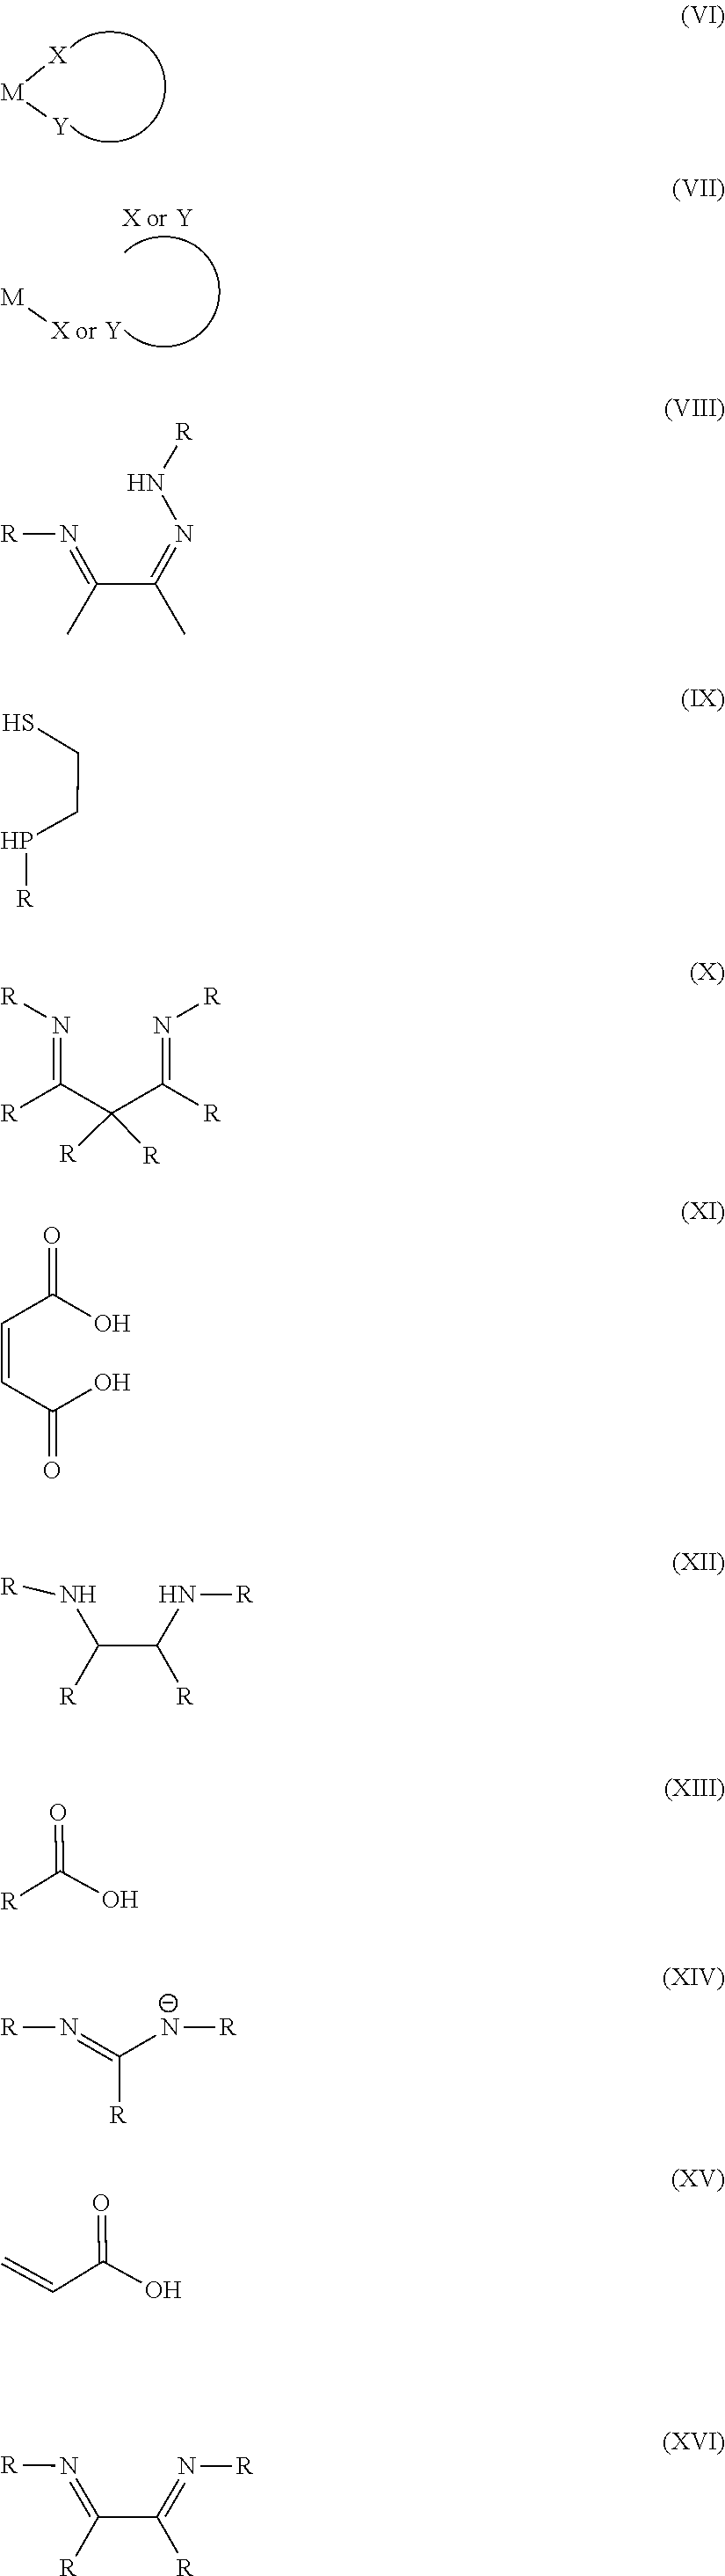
[M]([X])[Y].[M][X or Y].N(=C(C(=NN[R])C)C)[R].C(CP[R])S.N(=C(C(C(=N[R])[R])([R])[R])[R])[R].C(=CC(O)=O)C(O)=O.N(C(C(N[R])[R])[R])[R].O=C(O)[R].C([R])([N-][R])=N[R].O=C(O)C=C.N(=C(C(=N[R])[R])[R])[R]
